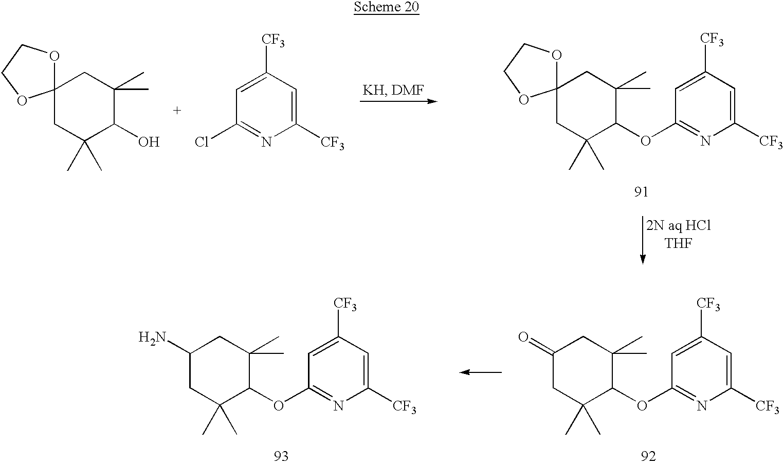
C12(CC(C)(C)C(O)C(C)(C)C1)OCCO2.C12(CC(C)(C)C(OC3=NC([CF3])=CC([CF3])=C3)C(C)(C)C1)OCCO2.C1=C([CF3])C=C([CF3])N=C1Cl.C1(=O)CC(C)(C)C(OC2=NC([CF3])=CC([CF3])=C2)C(C)(C)C1.C1(N)CC(C)(C)C(OC2=NC([CF3])=CC([CF3])=C2)C(C)(C)C1
